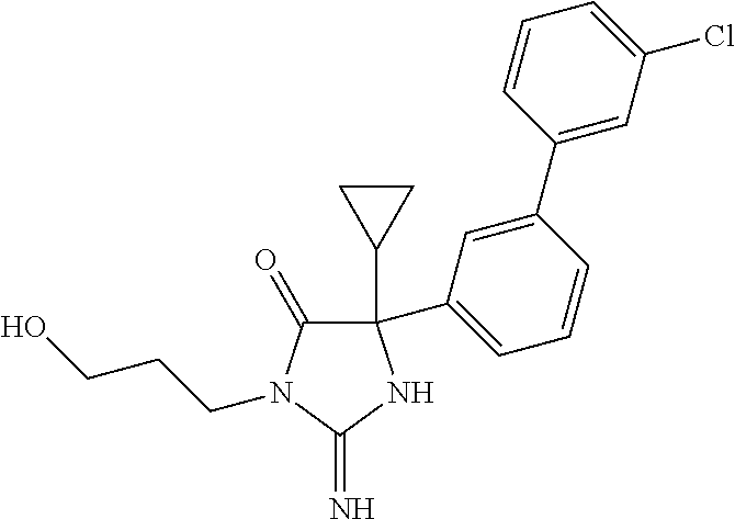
C1(C2CC2)(C2=CC=CC(C3=CC(Cl)=CC=C3)=C2)C(=O)N(CCCO)C(=N)N1
